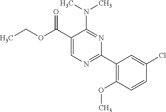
N(C1=NC(C2=C(OC)C=CC(Cl)=C2)=NC=C1C(OCC)=O)(C)C
